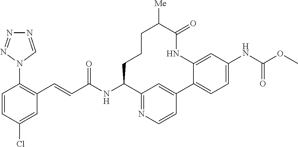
C(C(NC1C2=NC=CC(=C2)C2=CC=C(NC(OC)=O)C=C2NC(=O)C([Me])CCC1)=O)=CC1=C(N2C=NN=N2)C=CC(Cl)=C1
